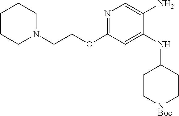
N1=C(OCCN2CCCCC2)C=C(NC2CC[NBoc]CC2)C(N)=C1
